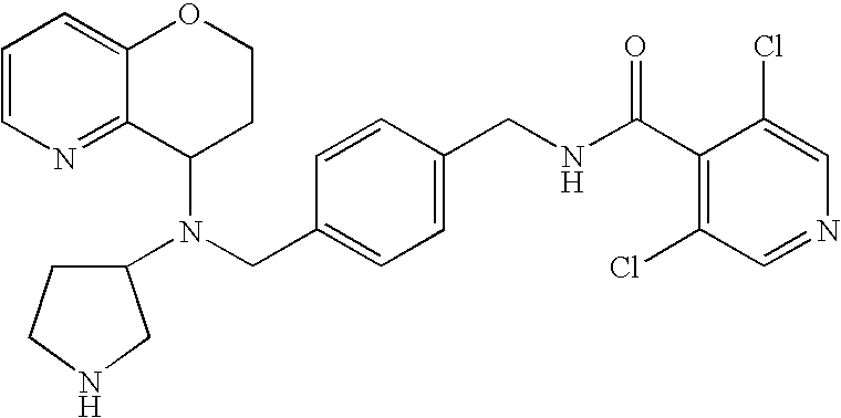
N(CC1=CC=C(CNC(C2=C(Cl)C=NC=C2Cl)=O)C=C1)(C1CCOC2=CC=CN=C12)C1CCNC1
